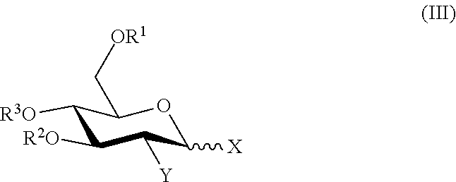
C1([R3O])C([R2O])C([Y])C([X])OC1C[OR1]
